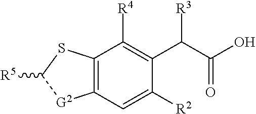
C12=C(C=C([R2])C(C(C(O)=O)[R3])=C1[R4])[G2]C([R5])S2
